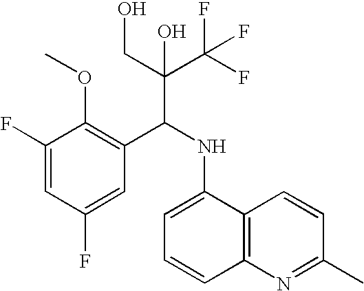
C1(F)=CC(F)=CC(C(NC2=CC=CC3=C2C=CC(C)=N3)C(C(F)(F)F)(CO)O)=C1OC
